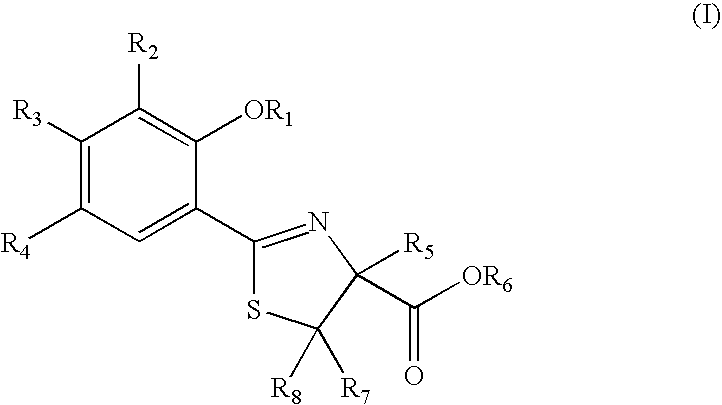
C1([R3])=C([R4])C=C(C2=NC([R5])(C([OR6])=O)C([R8])([R7])S2)C([OR1])=C1[R2]
